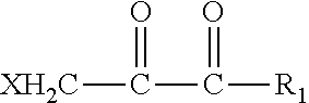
[XH2C]C(C(=O)[R1])=O
